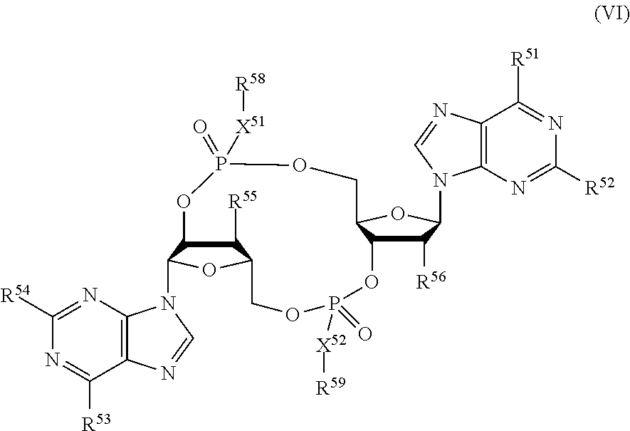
C1([R54])=NC2=C(C([R53])=N1)N=CN2C1C2C([R55])C(O1)COP(=O)([X52][R59])OC1C([R56])C(N3C4=C(C([R51])=NC([R52])=N4)N=C3)OC1COP(=O)([X51][R58])O2
